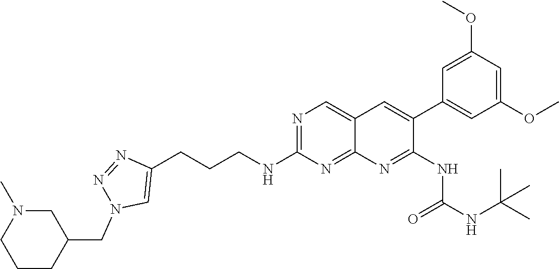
N1=C(NCCCC2=CN(CC3CN(C)CCC3)N=N2)N=C2C(=C1)C=C(C1=CC(OC)=CC(OC)=C1)C(NC(=O)NC(C)(C)C)=N2
